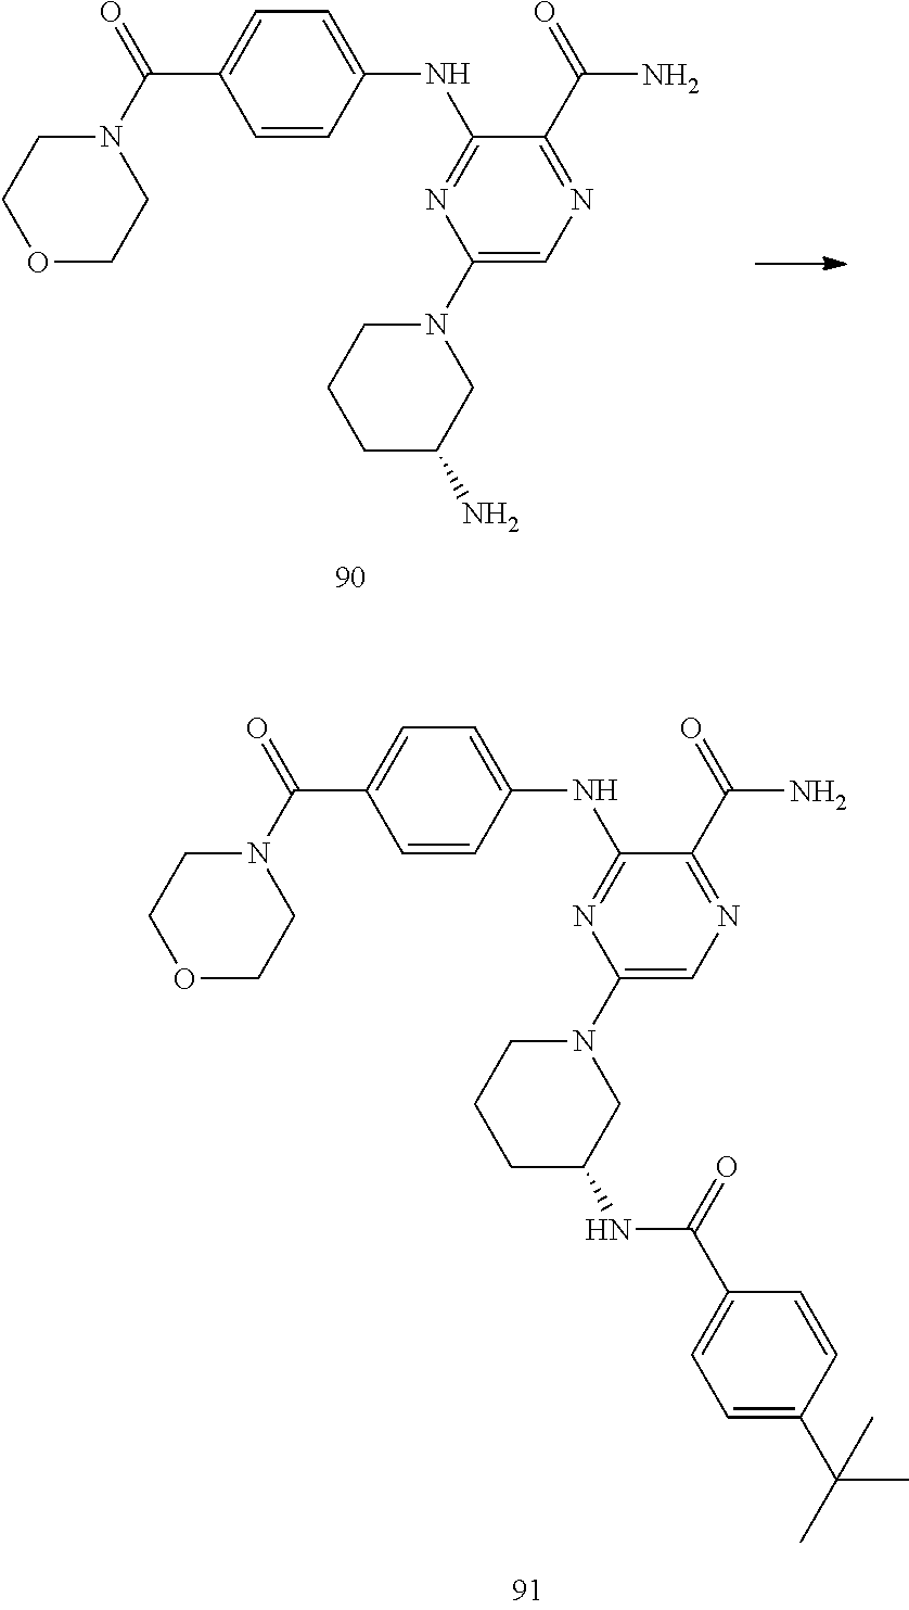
C1C(N)CN(C2=CN=C(C(N)=O)C(NC3=CC=C(C(N4CCOCC4)=O)C=C3)=N2)CC1.C1C(NC(C2=CC=C(C(C)(C)C)C=C2)=O)CN(C2=CN=C(C(N)=O)C(NC3=CC=C(C(N4CCOCC4)=O)C=C3)=N2)CC1
